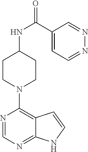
C1(C(NC2CCN(C3=C4C(=NC=N3)NC=C4)CC2)=O)=CC=NN=C1
